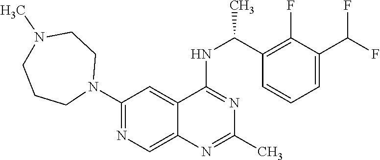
N1(C2=NC=C3C(=C2)C(NC(C2=C(F)C(C(F)F)=CC=C2)C)=NC(C)=N3)CCN(C)CCC1
